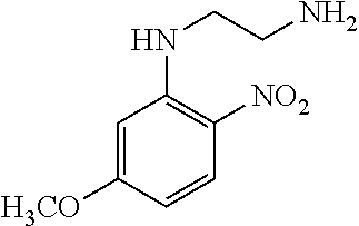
C1=C([H3CO])C=CC([NO2])=C1NCCN
